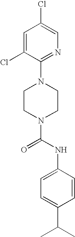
N1(C(NC2=CC=C(C(C)C)C=C2)=O)CCN(C2=NC=C(Cl)C=C2Cl)CC1
